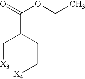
C([X3])C(CC[X4])C(=O)OCC
